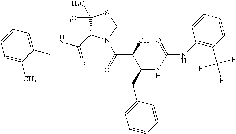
C(NCC1=CC=CC=C1C)(=O)C1C(C)(C)SCN1C(C(C(CC1=CC=CC=C1)NC(=O)NC1=C(C(F)(F)F)C=CC=C1)O)=O
